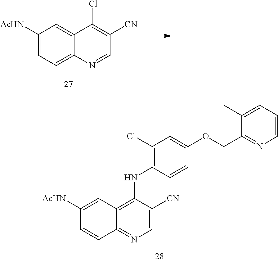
C1([AcHN])=CC=C2C(=C1)C(Cl)=C([CN])C=N2.C1([AcHN])=CC2=C(NC3=C(Cl)C=C(OCC4=NC=CC=C4C)C=C3)C([CN])=CN=C2C=C1
